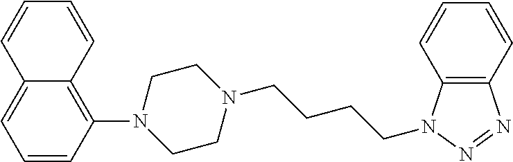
N1(C2=C3C(=CC=C2)C=CC=C3)CCN(CCCCN2C3=C(N=N2)C=CC=C3)CC1
